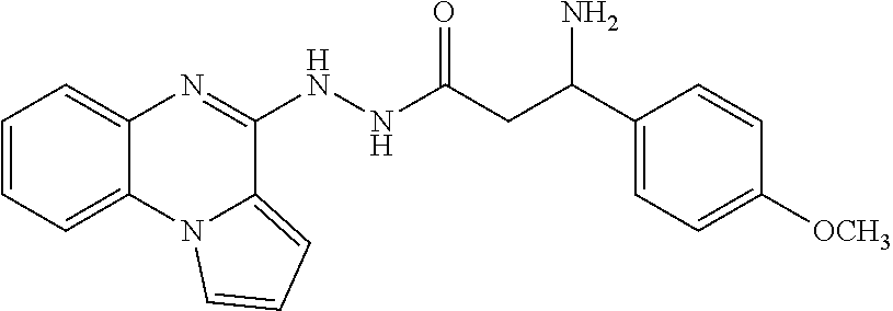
C1=CC=C2C(=C1)N=C(NNC(CC(C1=CC=C([OCH3])C=C1)N)=O)C1=CC=CN21
